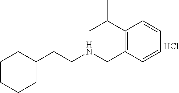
C1=CC=CC(C(C)C)=C1CNCCC1CCCCC1.Cl
